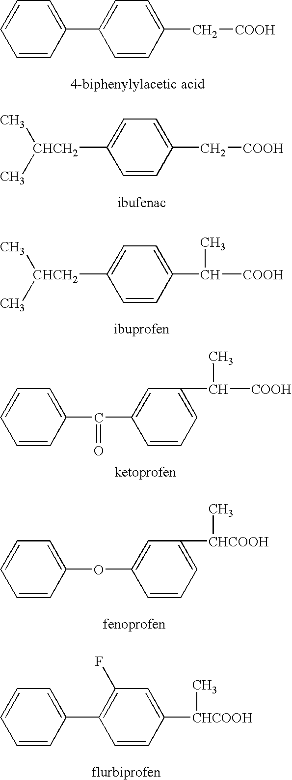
C1=CC(C2=CC=C(C[COOH])C=C2)=CC=C1.[CHCH2](C1=CC=C(C[COOH])C=C1)(C)C.[CHCH2](C1=CC=C(C([COOH])C)C=C1)(C)C.C1(C([COOH])C)=CC=CC(C(C2=CC=CC=C2)=O)=C1.C1=CC=C(OC2=CC([CHCOOH]C)=CC=C2)C=C1.C1=CC=C(C2=C(F)C=C([CHCOOH]C)C=C2)C=C1
